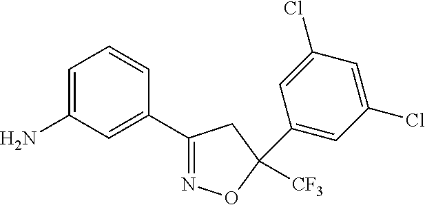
C1=C(N)C=C(C2=NOC([CF3])(C3=CC(Cl)=CC(Cl)=C3)C2)C=C1
